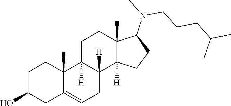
C1C2=CCC3([H])C([H])(C2(C)CCC1O)CCC1(C)C(N(CCCC(C)C)C)CCC13[H]
